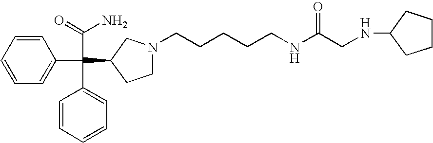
C1=CC=C(C(C(N)=O)(C2=CC=CC=C2)C2CN(CCCCCNC(CNC3CCCC3)=O)CC2)C=C1
